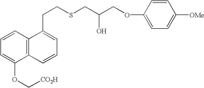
C1=CC=C(OC[CO2H])C2=C1C(CCSCC(COC1=CC=C([OMe])C=C1)O)=CC=C2
